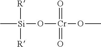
[Si](C)(O[Cr](OC)(=O)=O)([R])[R]
